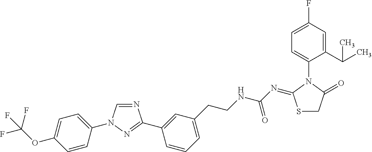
N1=CN(C2=CC=C(OC(F)(F)F)C=C2)N=C1C1=CC(CCNC(N=C2SCC(=O)N2C2=CC=C(F)C=C2C(C)C)=O)=CC=C1
